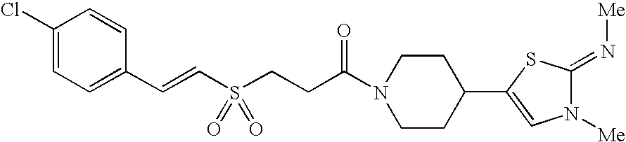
C1(Cl)=CC=C(C=CS(=O)(=O)CCC(N2CCC(C3=CN([Me])C(=N[Me])S3)CC2)=O)C=C1
